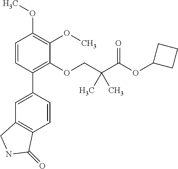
C1=CC(C2=CC3=C(C=C2)C(=O)NC3)=C(OCC(C(OC2CCC2)=O)(C)C)C(OC)=C1OC
